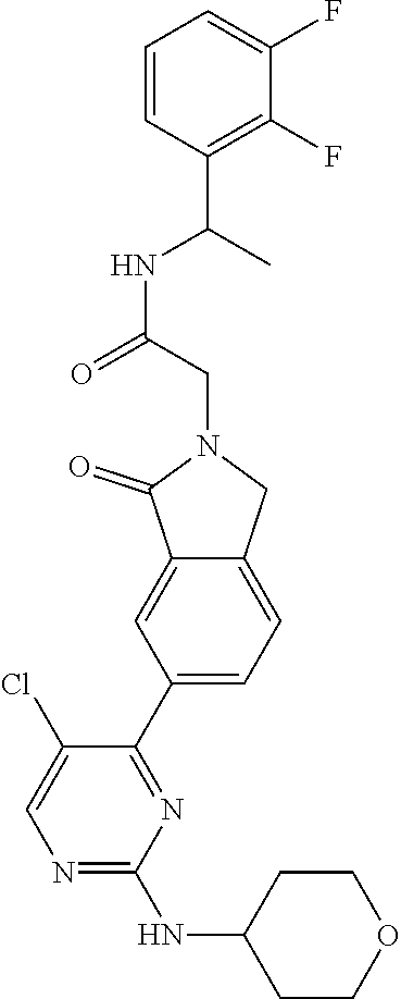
N1=C(NC2CCOCC2)N=C(C2=CC=C3C(=C2)C(=O)N(CC(NC(C)C2=C(F)C(F)=CC=C2)=O)C3)C(Cl)=C1
